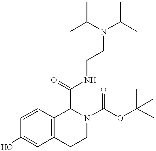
OC1=CC2=C(C=C1)C(C(=O)NCCN(C(C)C)C(C)C)N(C(=O)OC(C)(C)C)CC2
